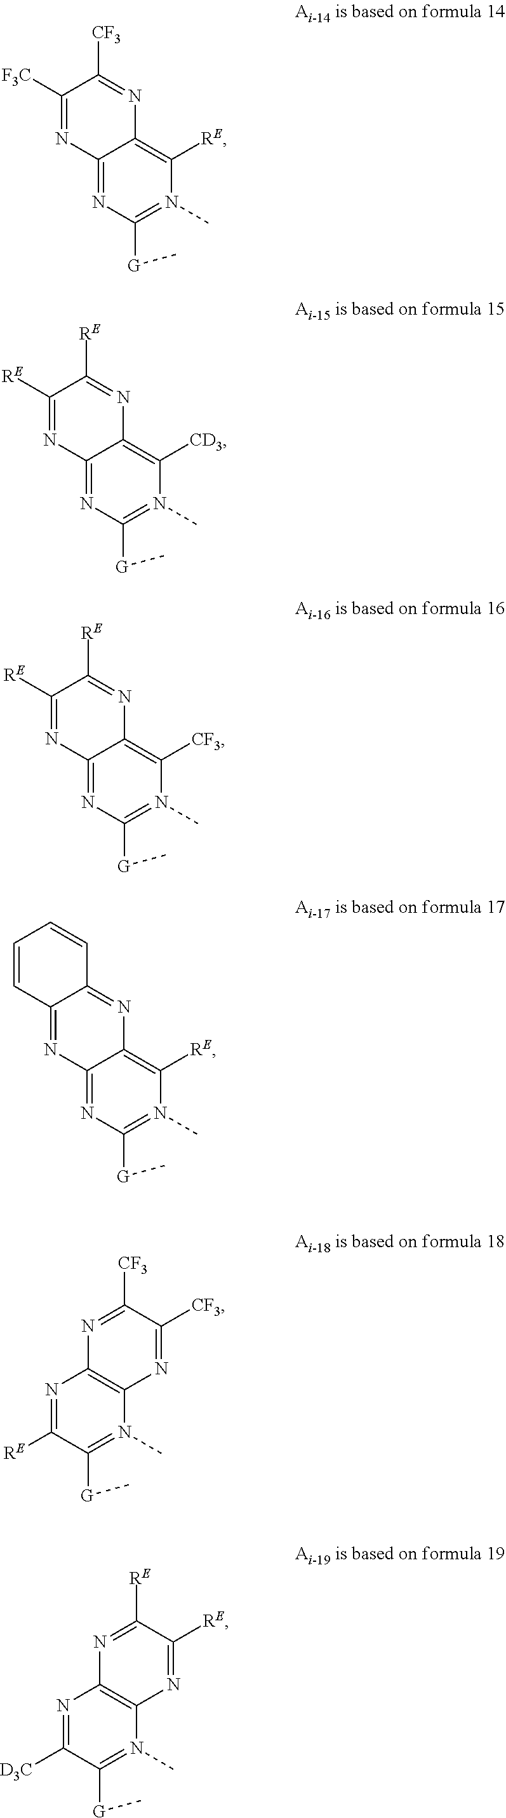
C12=NC([G]C)=N(C)C([RE])=C1N=C([CF3])C([F3C])=N2.C12=NC([G]C)=N(C)C([CD3])=C1N=C([RE])C([RE])=N2.C12=NC([G]C)=N(C)C([CF3])=C1N=C([RE])C([RE])=N2.C12=NC([G]C)=N(C)C([RE])=C1N=C1C(=N2)C=CC=C1.N1=C([RE])C([G]C)=N(C)C2=C1N=C([CF3])C([CF3])=N2.N1=C([D3C])C([G]C)=N(C)C2=C1N=C([RE])C([RE])=N2
